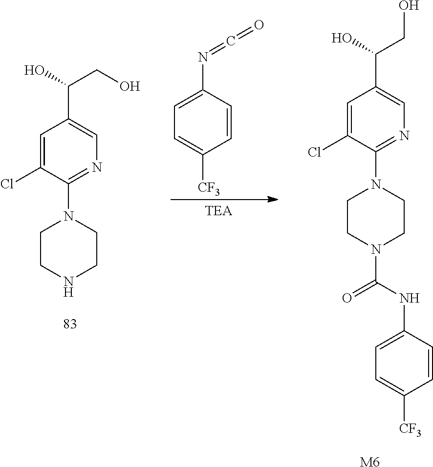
C1=CC(N=C=O)=CC=C1[CF3].C1=C(Cl)C(N2CCNCC2)=NC=C1C(CO)O.C1=C(Cl)C(N2CCN(C(NC3=CC=C([CF3])C=C3)=O)CC2)=NC=C1C(CO)O.[M6]
